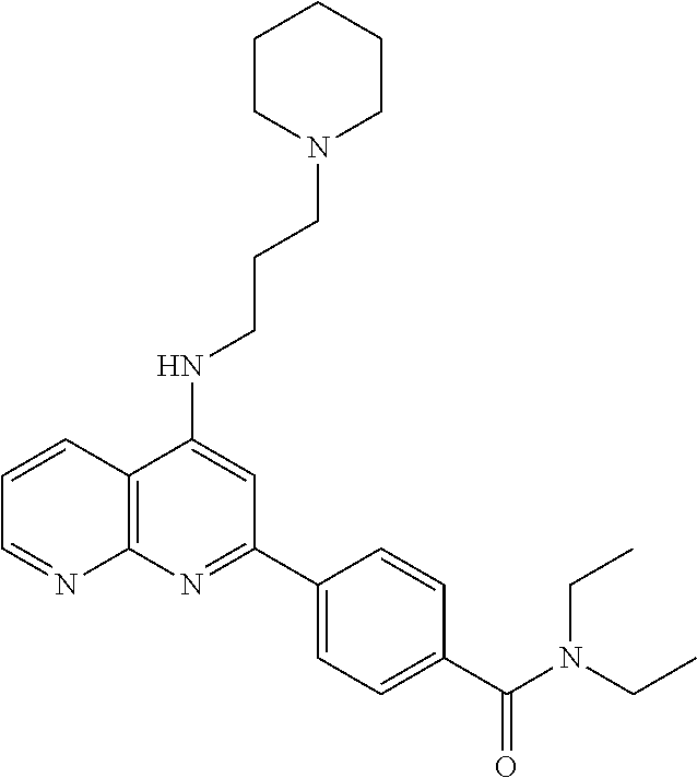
C12=C(N=C(C3=CC=C(C(N(CC)CC)=O)C=C3)C=C1NCCCN1CCCCC1)N=CC=C2
